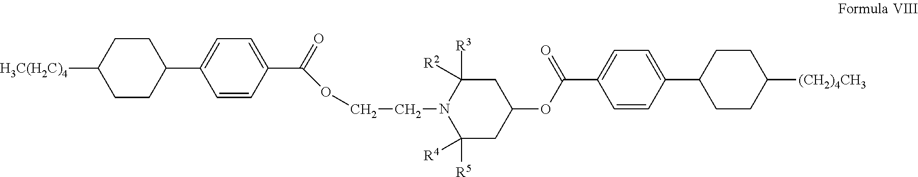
[H3C(H2C)4]C1CCC(C2=CC=C(C(=O)OCCN3C([R5])([R4])CC(OC(C4=CC=C(C5CCC([(CH2)4CH3])CC5)C=C4)=O)CC3([R3])[R2])C=C2)CC1
